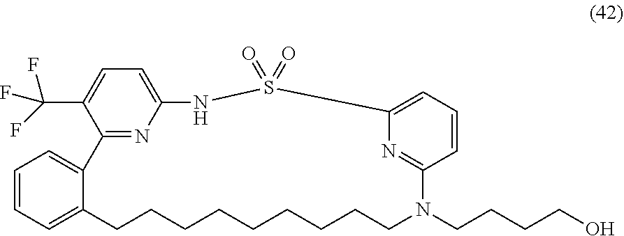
C12=CC=C(C(F)(F)F)C(=N1)C1=CC=CC=C1CCCCCCCCCN(CCCCO)C1=NC(=CC=C1)S(=O)(=O)N2
